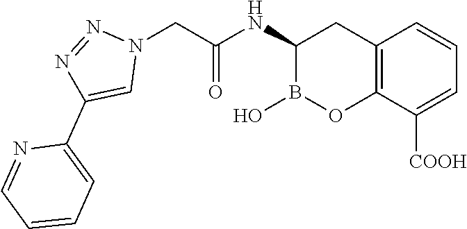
C1(NC(=O)CN2N=NC(C3=CC=CC=N3)=C2)B(O)OC2=C(C1)C=CC=C2[COOH]
